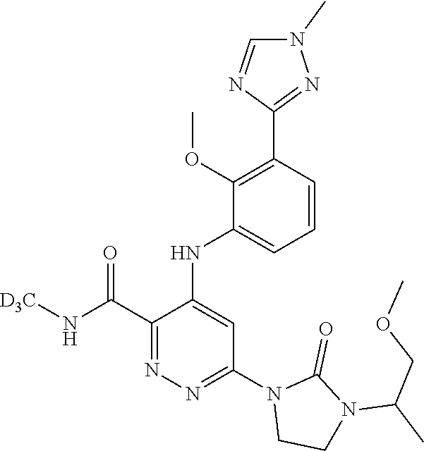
C1=CC(C2=NN(C)C=N2)=C(OC)C(NC2=CC(N3CCN(C(COC)C)C3=O)=NN=C2C(N[D3C])=O)=C1
